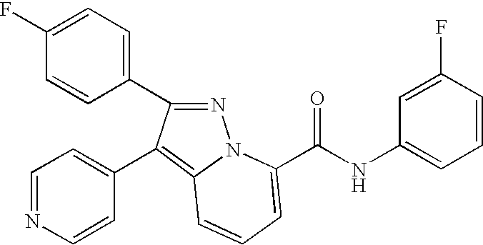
C1(F)=CC=C(C2=NN3C(=C2C2=CC=NC=C2)C=CC=C3C(NC2=CC=CC(F)=C2)=O)C=C1
